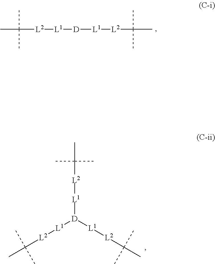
[L2](C(C)(C)C)[L1][D][L1][L2]C(C)(C)C.CC([L2][L1][D]([L1][L2]C(C)(C)C)[L1][L2]C(C)(C)C)(C)C
